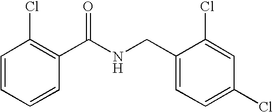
C1=CC=CC(C(NCC2=CC=C(Cl)C=C2Cl)=O)=C1Cl
